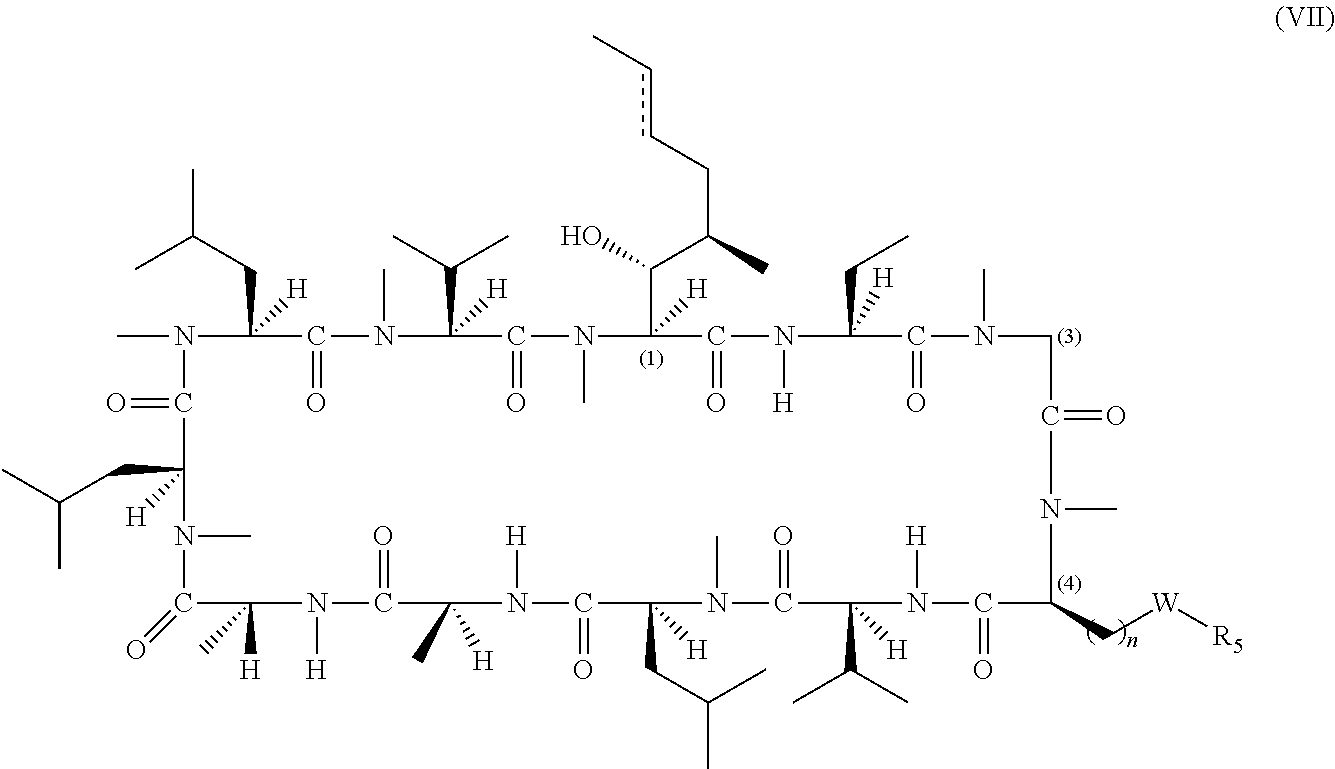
N1(C)C(CC(C)C)([H])C(=O)N(C)C(C(C)C)([H])C(=O)N(C)C(C(C(C)CccC)O)([H])C(=O)N([H])C(CC)([H])C(=O)N(C)CC(=O)N(C)C(C[W][R5])C(=O)N([H])C(C(C)C)([H])C(=O)N(C)C(CC(C)C)([H])C(=O)N([H])C(C)([H])C(=O)N([H])C([H])(C)C(=O)N(C)C(CC(C)C)([H])C1=O
